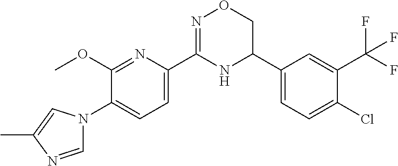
C1(OC)=NC(C2=NOCC(C3=CC=C(Cl)C(C(F)(F)F)=C3)N2)=CC=C1N1C=NC(C)=C1
